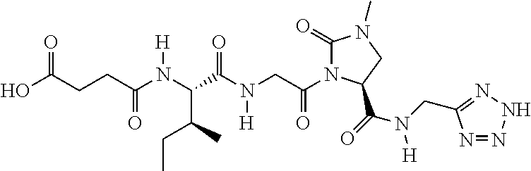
C1(=O)N(C(CN(C(C(N(C(CCC(O)=O)=O)[H])C(CC)C)=O)[H])=O)C(C(=O)N(CC2=NNN=N2)[H])CN1C
